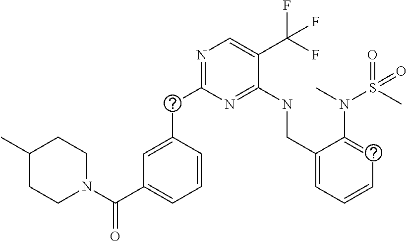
C(C1=NC=C(C(F)(F)F)C(NCC2=CC=CC=C2N(S(=O)(C)=O)C)=N1)C1=CC(C(N2CCC(C)CC2)=O)=CC=C1
